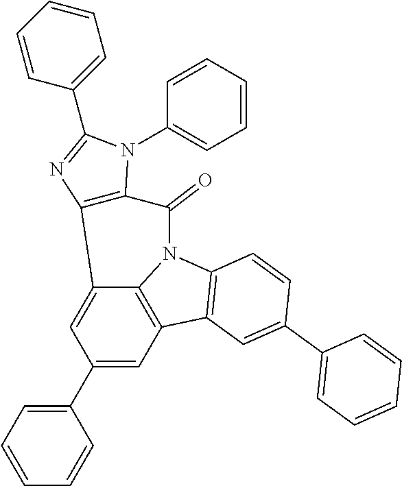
C12=CC(C3=CC=CC=C3)=CC3=C1N(C1=C3C=C(C3=CC=CC=C3)C=C1)C(=O)C1=C2N=C(C2=CC=CC=C2)N1C1=CC=CC=C1
